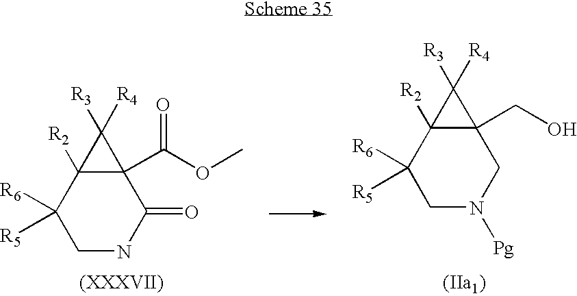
C1NC(=O)C2(C(OC)=O)C([R2])(C1([R6])[R5])C2([R4])[R3].C1N([Pg])CC2(CO)C([R2])(C1([R6])[R5])C2([R4])[R3]
